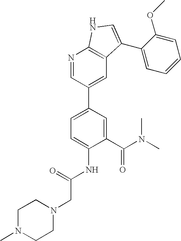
C1(C(N(C)C)=O)=CC(C2=CC3=C(N=C2)NC=C3C2=CC=CC=C2OC)=CC=C1NC(=O)CN1CCN(C)CC1
